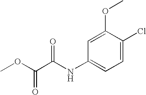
C1=C(Cl)C(OC)=CC(NC(C(OC)=O)=O)=C1
